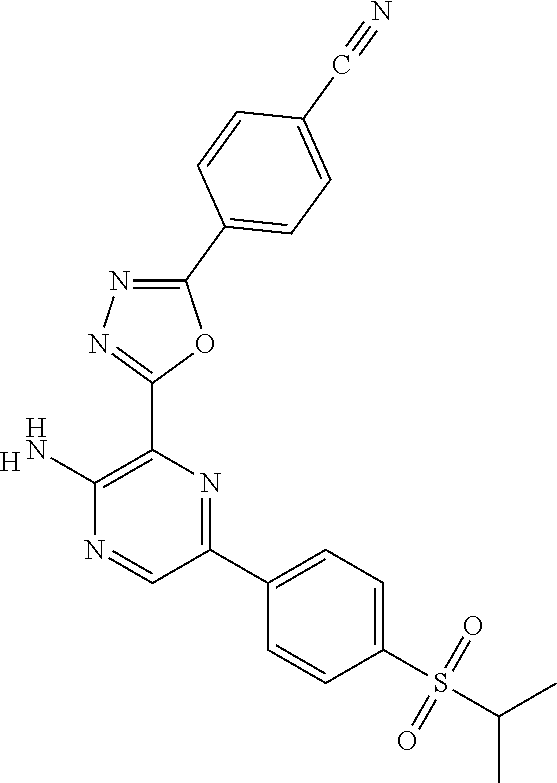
[H].C1(N)=C(C2=NN=C(C3=CC=C(C#N)C=C3)O2)N=C(C2=CC=C(S(C(C)C)(=O)=O)C=C2)C=N1
